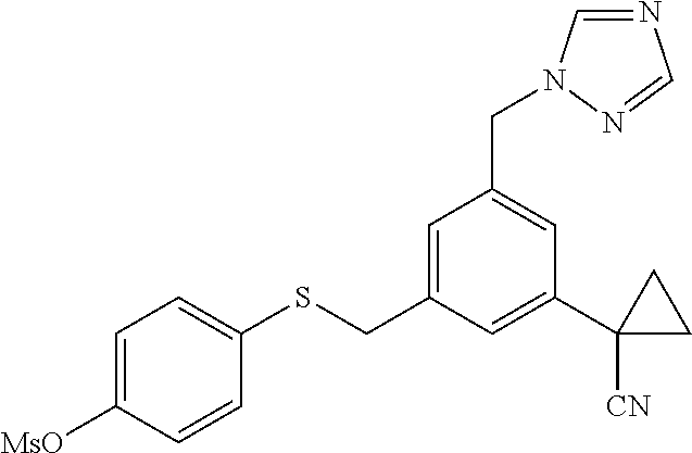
C1=C([MsO])C=CC(SCC2=CC(CN3C=NC=N3)=CC(C3([CN])CC3)=C2)=C1
